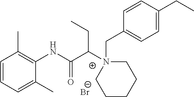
C1=CC=C(C)C(NC(C(N2(CC3=CC=C(CC)C=C3)CCCCC2)CC)=O)=C1C.[Br-]
